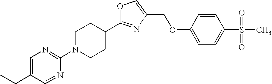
C1N(C2=NC=C(CC)C=N2)CCC(C2=NC(COC3=CC=C(S(=O)(=O)C)C=C3)=CO2)C1
